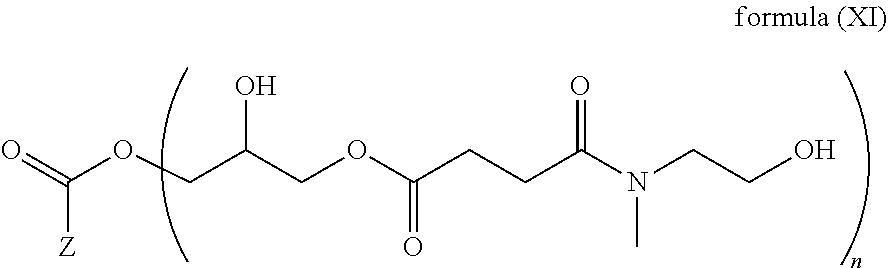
O=C(OCC(COC(CCC(N(CCO)C)=O)=O)O)[Z]
